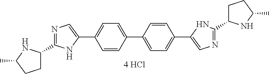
C1(C2=CC=C(C3=CN=C(C4CCC(C)N4)N3)C=C2)=CC=C(C2=CN=C(C3CCC(C)N3)N2)C=C1
